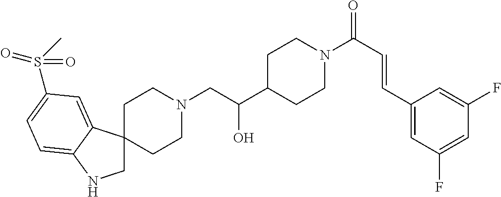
N1(CC(C2CCN(C(C=CC3=CC(F)=CC(F)=C3)=O)CC2)O)CCC2(CC1)CNC1=CC=C(S(C)(=O)=O)C=C21
